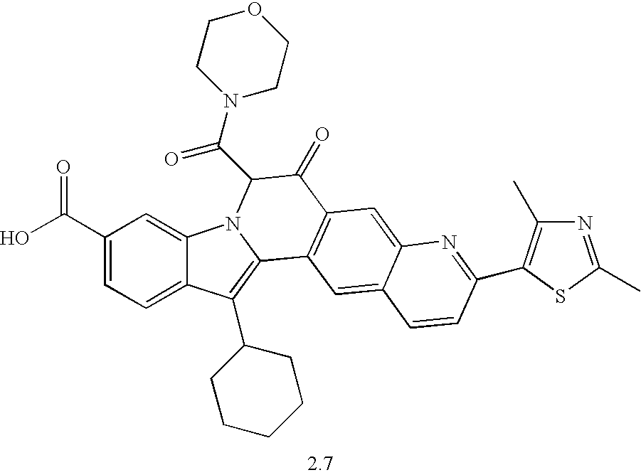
C1(C(O)=O)=CC=C2C(=C1)N1C(=C2C2CCCCC2)C2=C(C(=O)C1C(N1CCOCC1)=O)C=C1C(=C2)C=CC(C2=C(C)N=C(C)S2)=N1
